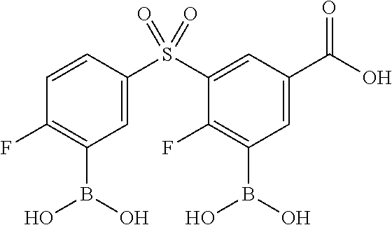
C1=CC(S(=O)(C2=CC(C(O)=O)=CC(B(O)O)=C2F)=O)=CC(B(O)O)=C1F
